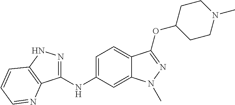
C1(NC2=CC=C3C(=C2)N(C)N=C3OC2CCN(C)CC2)=NNC2=C1N=CC=C2
